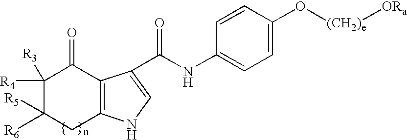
C12=C(C(=O)C([R4])([R3])C([R6])([R5])C1)C(C(=O)NC1=CC=C(O[(CH2)e][ORa])C=C1)=CN2
